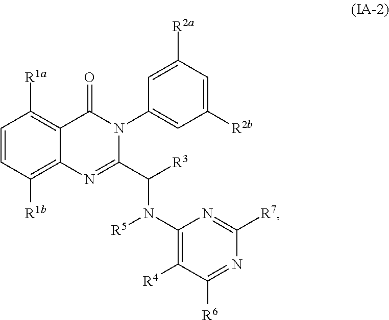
C1=CC([R1b])=C2C(=C1[R1a])C(=O)N(C1=CC([R2b])=CC([R2a])=C1)C(C([R3])N(C1=C([R4])C([R6])=NC([R7])=N1)[R5])=N2
